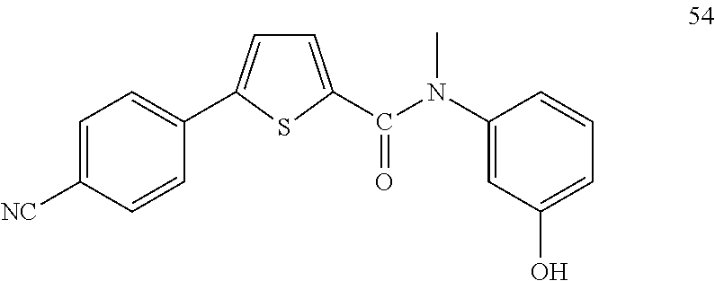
C1=C([NC])C=CC(C2=CC=C(C(N(C3=CC(O)=CC=C3)C)=O)S2)=C1
